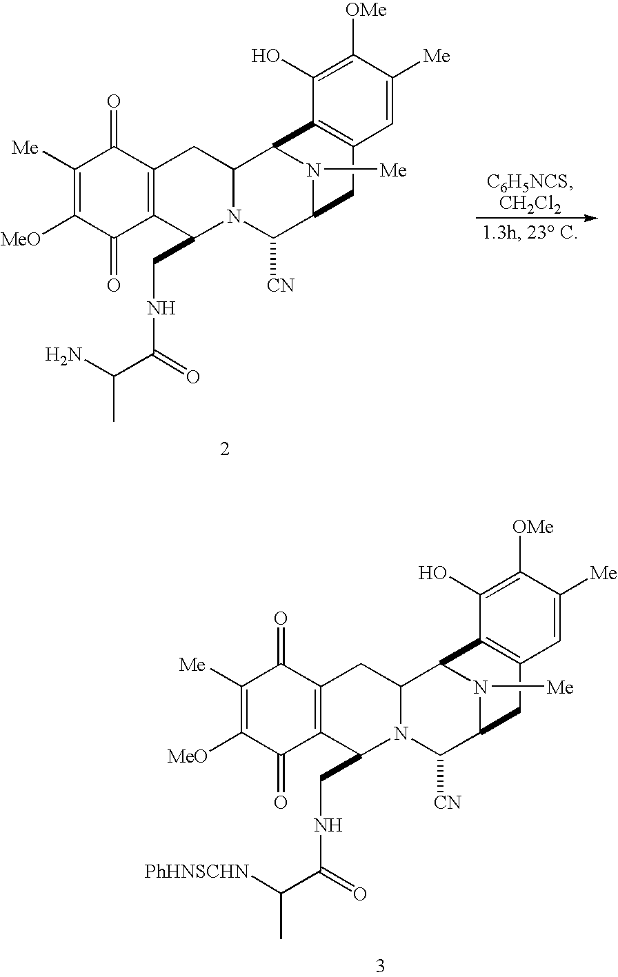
C1([Me])=C([MeO])C(=O)C2=C(C1=O)CC1N(C2CNC(C(N)C)=O)C([CN])C2N([Me])C1C1=C(C2)C=C([Me])C([OMe])=C1O.C1([Me])=C([MeO])C(=O)C2=C(C1=O)CC1N(C2CNC(C([PhHNSCHN])C)=O)C([CN])C2N([Me])C1C1=C(C2)C=C([Me])C([OMe])=C1O
